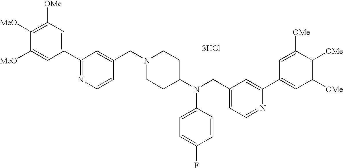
C1([OMe])=C([MeO])C([MeO])=CC(C2=NC=CC(CN3CCC(N(CC4=CC=NC(C5=CC([OMe])=C([OMe])C([OMe])=C5)=C4)C4=CC=C(F)C=C4)CC3)=C2)=C1.[3HCl]
